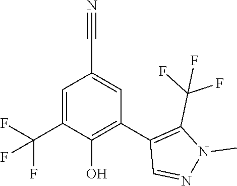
C1=C(C(F)(F)F)C(O)=C(C2=C(C(F)(F)F)N(C)N=C2)C=C1C#N
